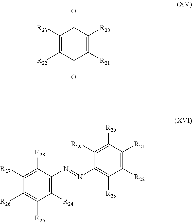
C1([R20])=C([R21])C(=O)C([R22])=C([R23])C1=O.C1(N=NC2=C([R23])C([R22])=C([R21])C([R20])=C2[R29])=C([R24])C([R25])=C([R26])C([R27])=C1[R28]
